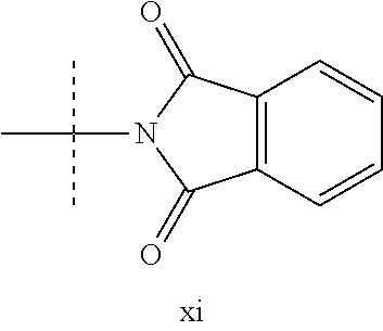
CC(C)(N1C(=O)C2=C(C1=O)C=CC=C2)C
